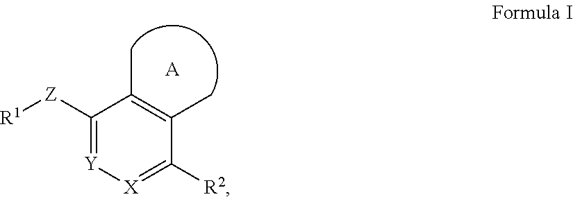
C1([Z][R1])=[Y][X]=C([R2])C(C)=C1C.[A]
